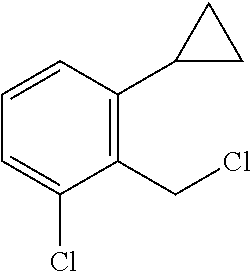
C1(CCl)=C(C2CC2)C=CC=C1Cl
